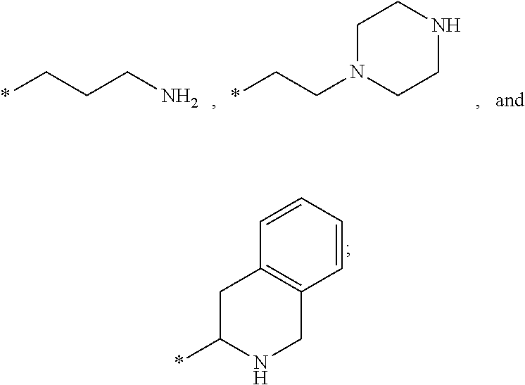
*CCCN.*CCN1CCNCC1.C1(*)NCC2=C(C1)C=CC=C2
